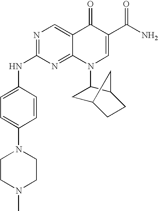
N1=C(NC2=CC=C(N3CCN(C)CC3)C=C2)N=C2C(=C1)C(=O)C(C(N)=O)=CN2C1CC2CCC1C2
